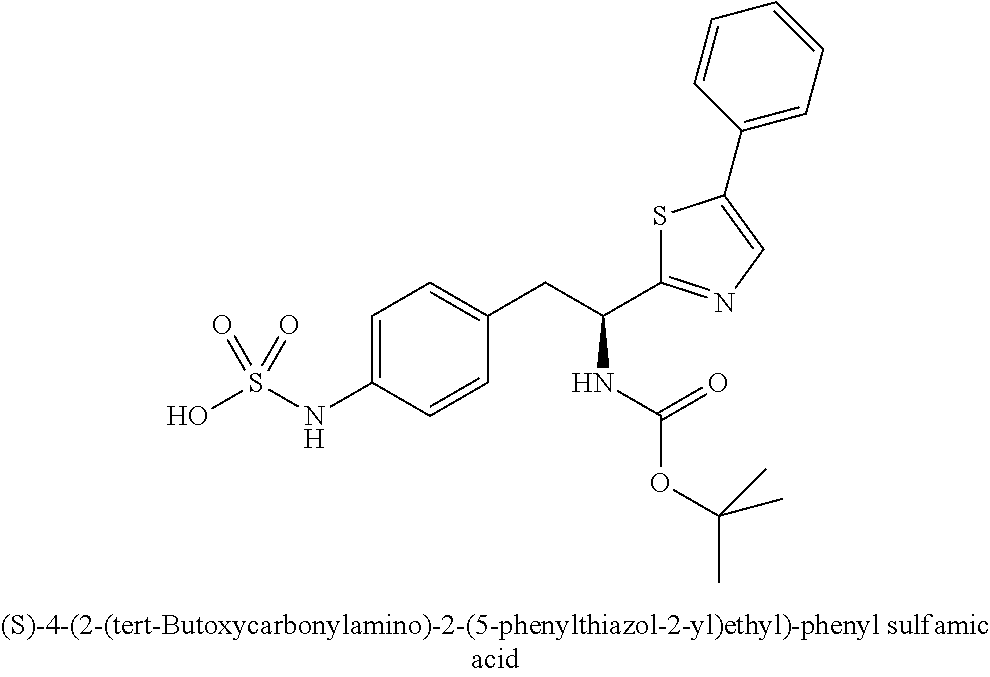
OS(NC1=CC=C(CC(C2=NC=C(C3=CC=CC=C3)S2)NC(OC(C)(C)C)=O)C=C1)(=O)=O
